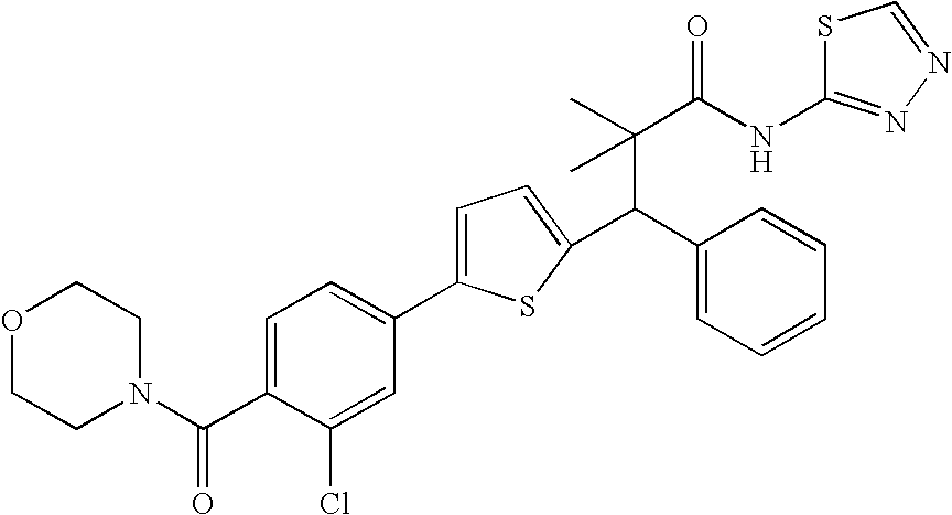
C(C(C)(C(NC1=NN=CS1)=O)C)(C1=CC=CC=C1)C1=CC=C(C2=CC=C(C(=O)N3CCOCC3)C(Cl)=C2)S1
